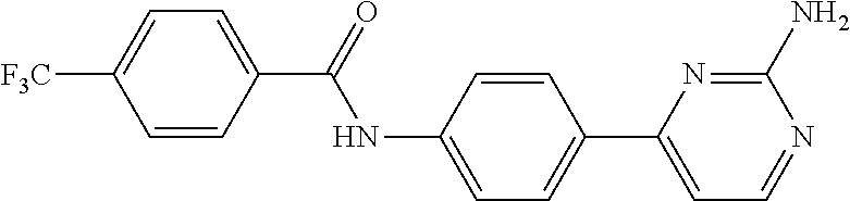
C1=CC(C(=O)NC2=CC=C(C3=CC=NC(N)=N3)C=C2)=CC=C1[F3C]
